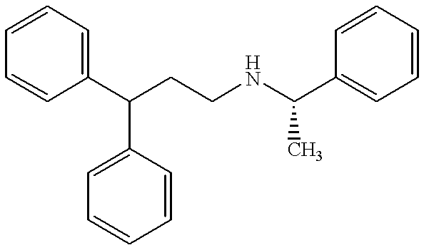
C1=C(C(CCNC(C)C2=CC=CC=C2)C2=CC=CC=C2)C=CC=C1
